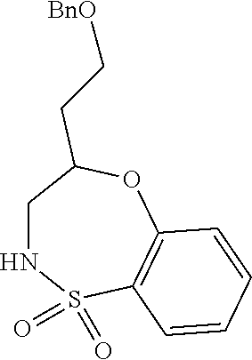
C1NS(=O)(=O)C2=C(OC1CC[BnO])C=CC=C2
